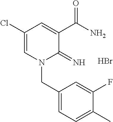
C1(Cl)=CN(CC2=CC=C(C)C(F)=C2)C(=N)C(C(N)=O)=C1.Br
